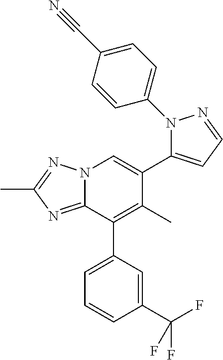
N12C(=NC(C)=N1)C(C1=CC=CC(C(F)(F)F)=C1)=C(C)C(C1=CC=NN1C1=CC=C(C#N)C=C1)=C2
